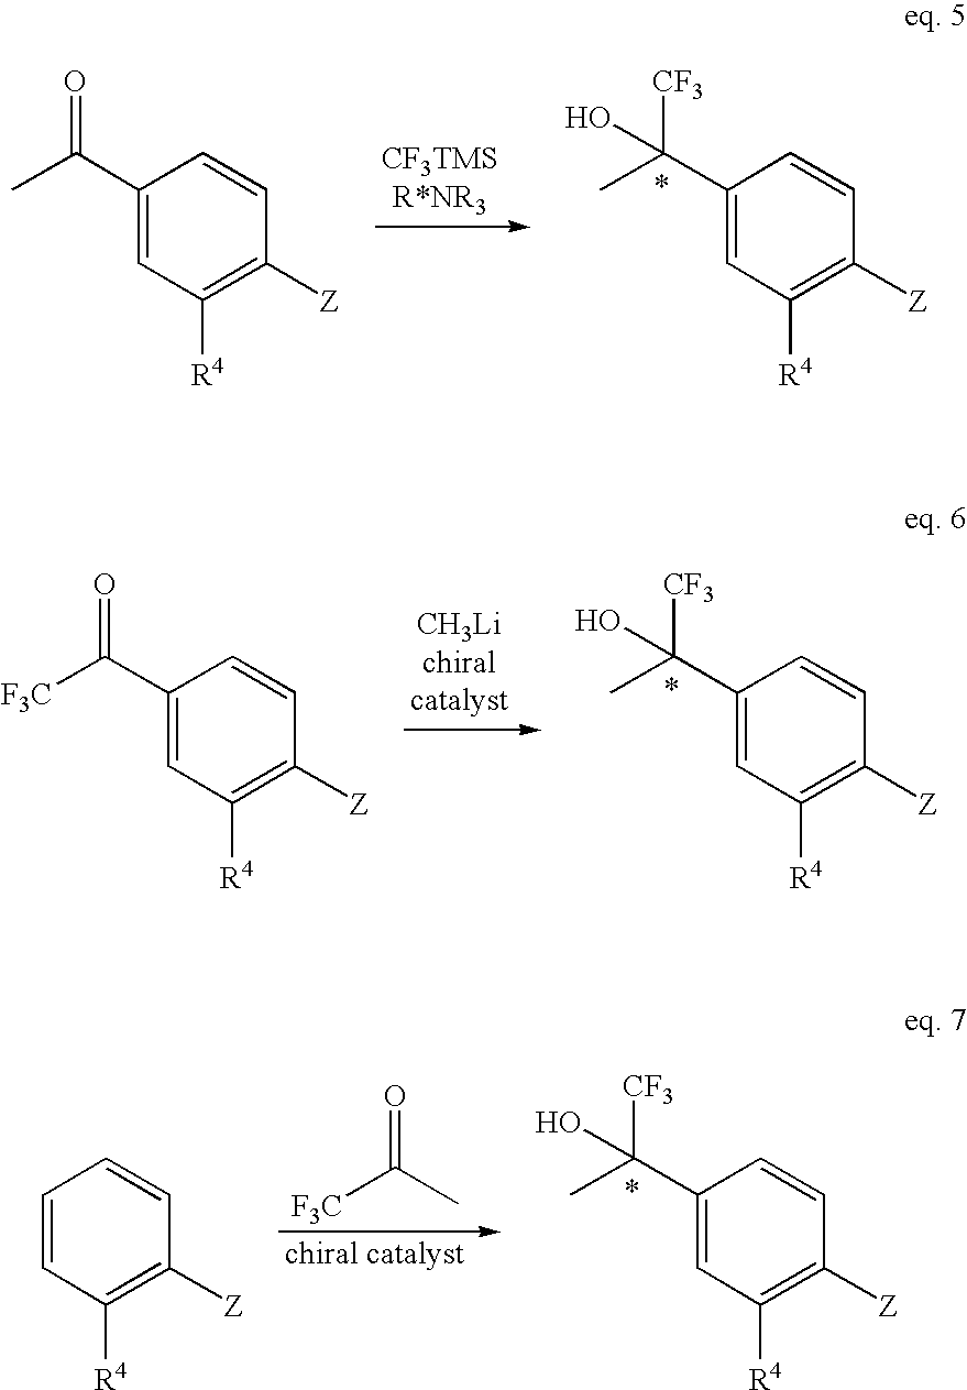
C1(C(C)=O)=CC([R4])=C([Z])C=C1.C1(C(C)([CF3])O)=CC([R4])=C([Z])C=C1.C1(C([F3C])=O)=CC([R4])=C([Z])C=C1.C1(C(C)([CF3])O)=CC([R4])=C([Z])C=C1.[F3C]C(C)=O.C1(C(C)([CF3])O)=CC([R4])=C([Z])C=C1.C1=CC([R4])=C([Z])C=C1
